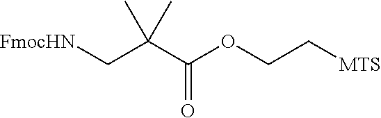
C(C(C(OCC[MTS])=O)(C)C)[FmocHN]
